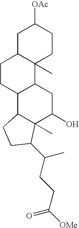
C1C2C(C)(CCC1[OAc])C1C(CC2)C2C(C)(C(O)C1)C(C(CCC(=O)[OMe])C)CC2
